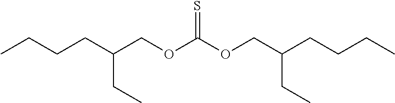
CCCCC(COC(OCC(CCCC)CC)=S)CC
